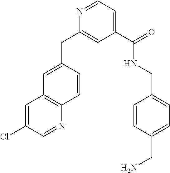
N1=CC=C(C(NCC2=CC=C(CN)C=C2)=O)C=C1CC1=CC2=C(C=C1)N=CC(Cl)=C2
